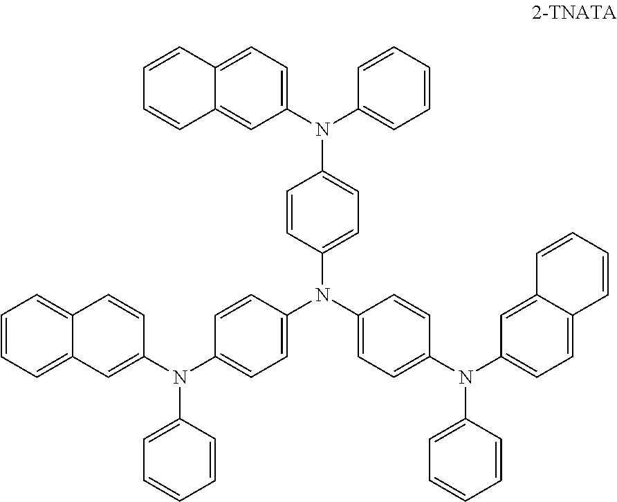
C1(N(C2=CC=CC=C2)C2=CC=C(N(C3=CC=C(N(C4=CC=C5C(=C4)C=CC=C5)C4=CC=CC=C4)C=C3)C3=CC=C(N(C4=CC5=CC=CC=C5C=C4)C4=CC=CC=C4)C=C3)C=C2)=CC=C2C(=C1)C=CC=C2
